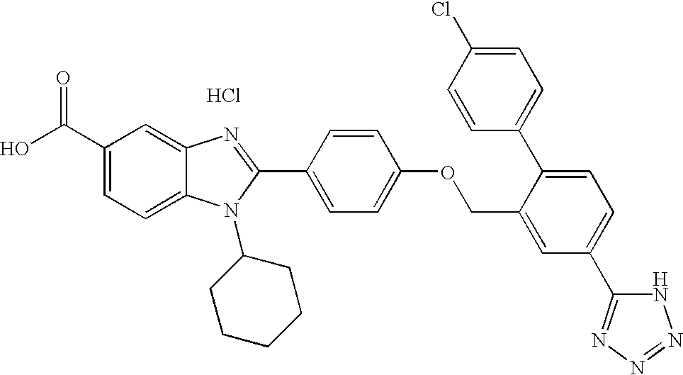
OC(C1=CC=C2C(=C1)N=C(C1=CC=C(OCC3=CC(C4=NN=NN4)=CC=C3C3=CC=C(Cl)C=C3)C=C1)N2C1CCCCC1)=O.Cl
